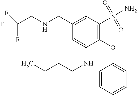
C1=CC=CC=C1OC1=C(S(N)(=O)=O)C=C(CNCC(F)(F)F)C=C1NCCCC
